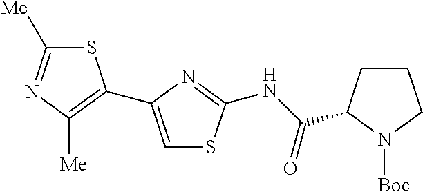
S1C([Me])=NC([Me])=C1C1=CSC(NC(=O)C2CCCN2[Boc])=N1
